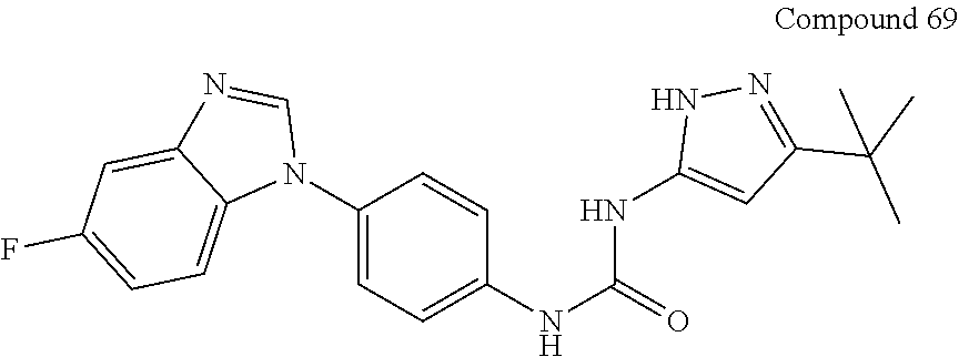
C1(N2C=NC3=CC(F)=CC=C23)=CC=C(NC(NC2=CC(C(C)(C)C)=NN2)=O)C=C1
